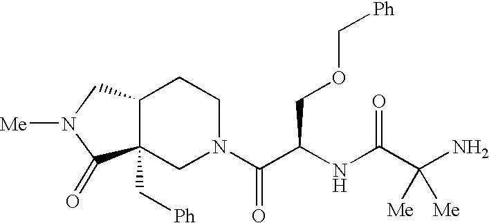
C12(C[Ph])CN(C(C(NC(C(N)([Me])[Me])=O)COC[Ph])=O)CCC1CN([Me])C2=O
